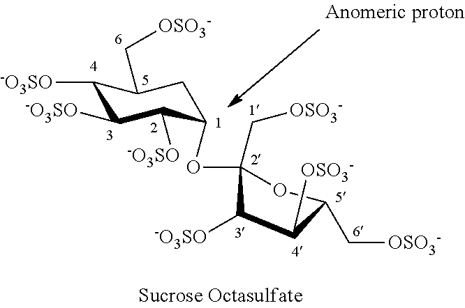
C1([-O3SO])C([-O3SO])C([-O3SO])C(OC2(C[OSO3-])C([-O3SO])C([OSO3-])C(C[OSO3-])O2)CC1C[OSO3-]
